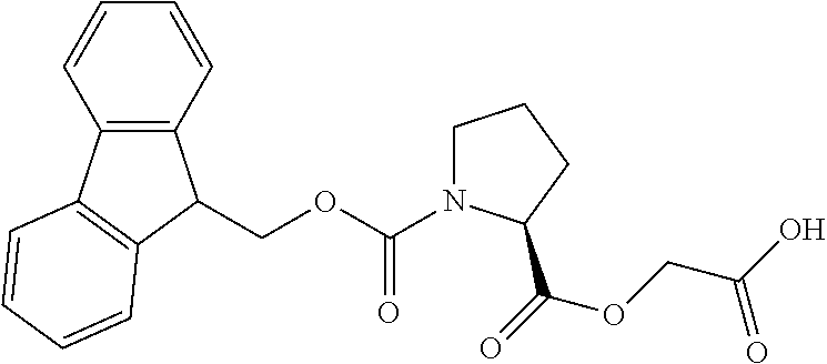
C(OC(N1CCCC1C(=O)OCC(=O)O)=O)C1C2=C(C=CC=C2)C2=C1C=CC=C2
